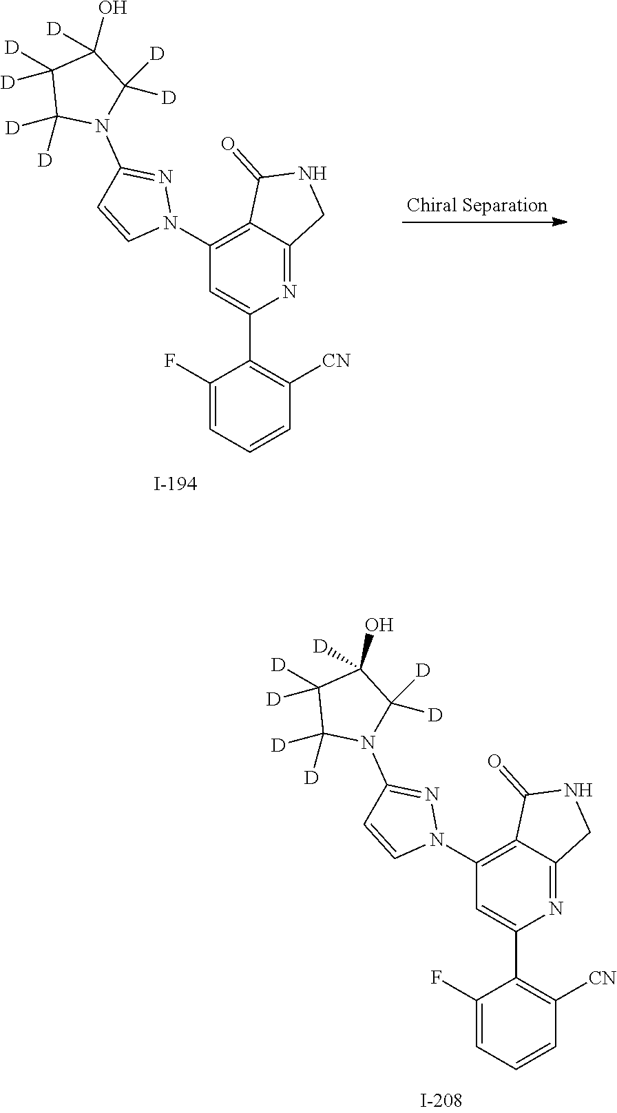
C1(F)=CC=CC([CN])=C1C1=CC(N2N=C(N3C([D])([D])C(O)([D])C([D])([D])C3([D])[D])C=C2)=C2C(=N1)CNC2=O.C1(F)=CC=CC([CN])=C1C1=CC(N2N=C(N3C([D])([D])C(O)([D])C([D])([D])C3([D])[D])C=C2)=C2C(=N1)CNC2=O
